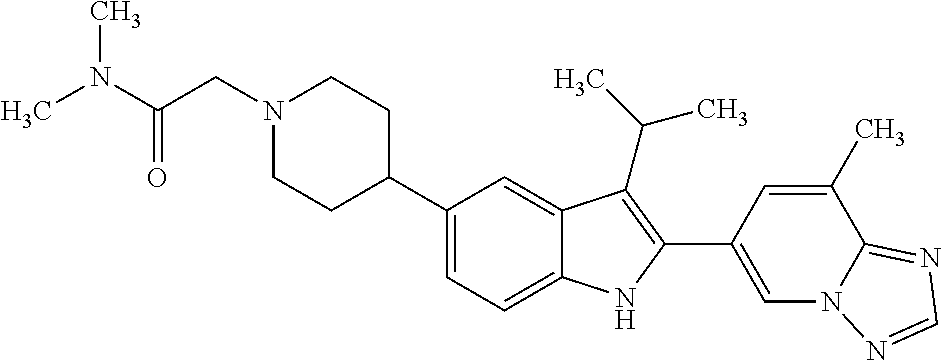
N1(CC(N(C)C)=O)CCC(C2=CC=C3C(=C2)C(C(C)C)=C(C2=CN4C(=NC=N4)C(C)=C2)N3)CC1
